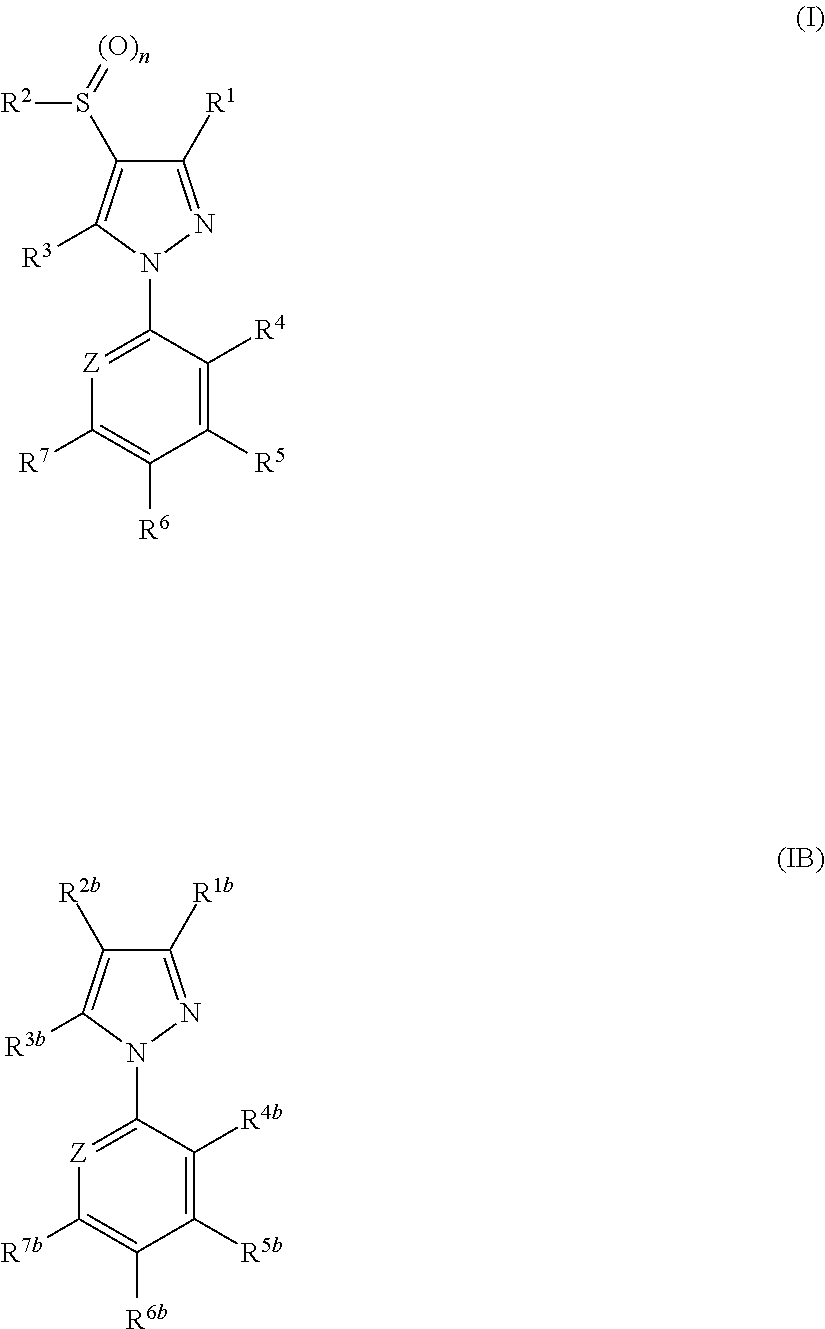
[Z]1=C(N2N=C([R1])C(S(=[(O)n])[R2])=C2[R3])C([R4])=C([R5])C([R6])=C1[R7].[Z]1=C(N2N=C([R1b])C([R2b])=C2[R3b])C([R4b])=C([R5b])C([R6b])=C1[R7b]
